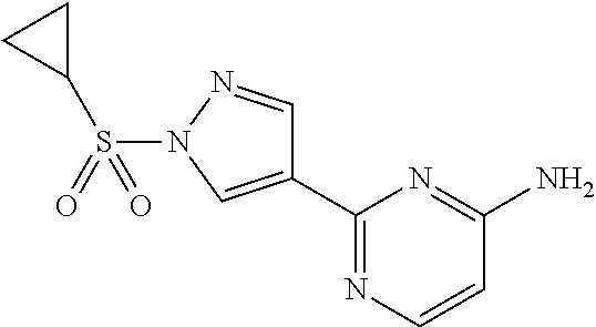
C1(C2=NC=CC(N)=N2)=CN(S(C2CC2)(=O)=O)N=C1
